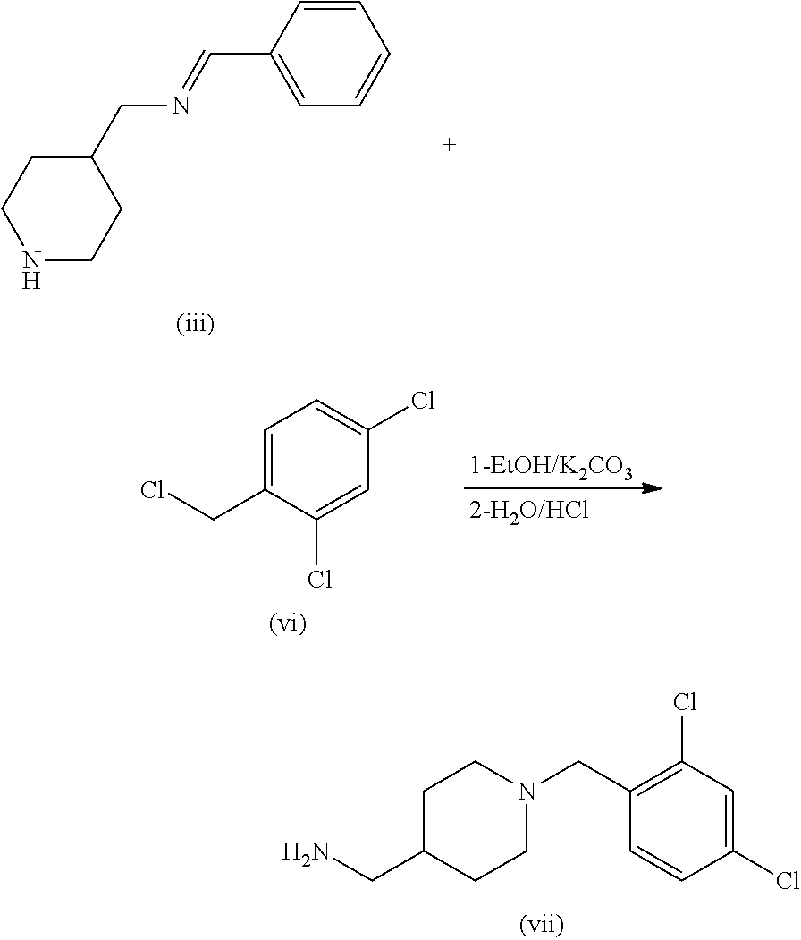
N1CCC(CN=CC2=CC=CC=C2)CC1.ClCC1=CC=C(Cl)C=C1Cl.C1=CC(Cl)=CC(Cl)=C1CN1CCC(CN)CC1
